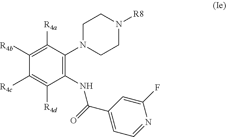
C1(NC(C2=CC=NC(F)=C2)=O)=C(N2CCN([R8])CC2)C([R4a])=C([R4b])C([R4c])=C1[R4d]
